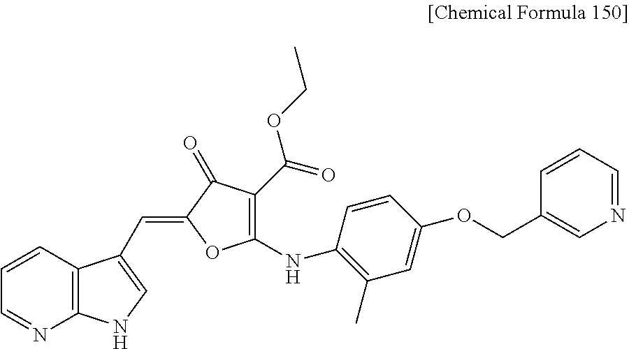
C1=NC2=C(C=C1)C(C=C1OC(NC3=C(C)C=C(OCC4=CN=CC=C4)C=C3)=C(C(=O)OCC)C1=O)=CN2
